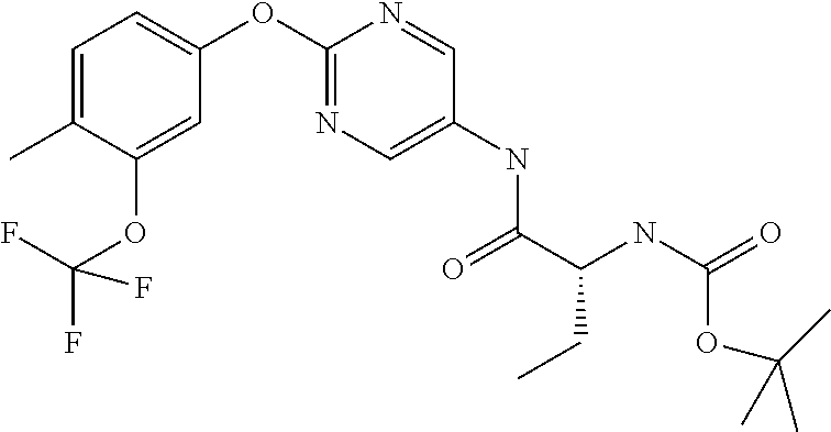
C1(OC2=NC=C(NC(C(NC(=O)OC(C)(C)C)CC)=O)C=N2)=CC=C(C)C(OC(F)(F)F)=C1
